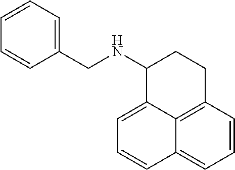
C1C(NCC2=CC=CC=C2)C2=CC=CC3=CC=CC(=C23)C1
